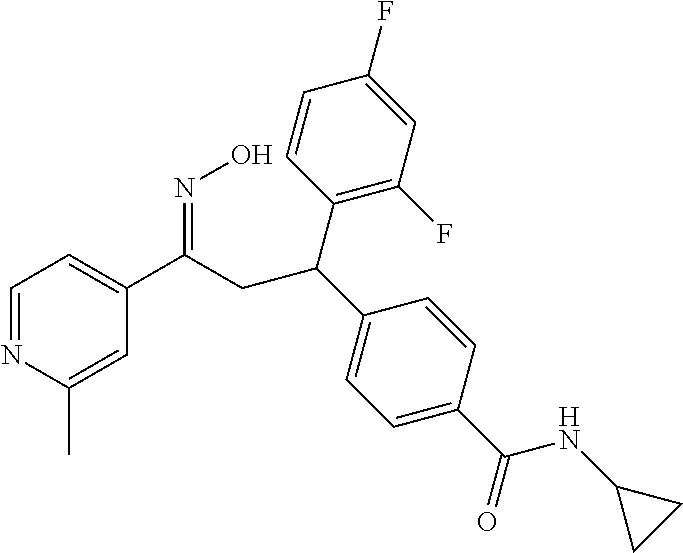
C1=NC(C)=CC(C(=NO)CC(C2=C(F)C=C(F)C=C2)C2=CC=C(C(=O)NC3CC3)C=C2)=C1
